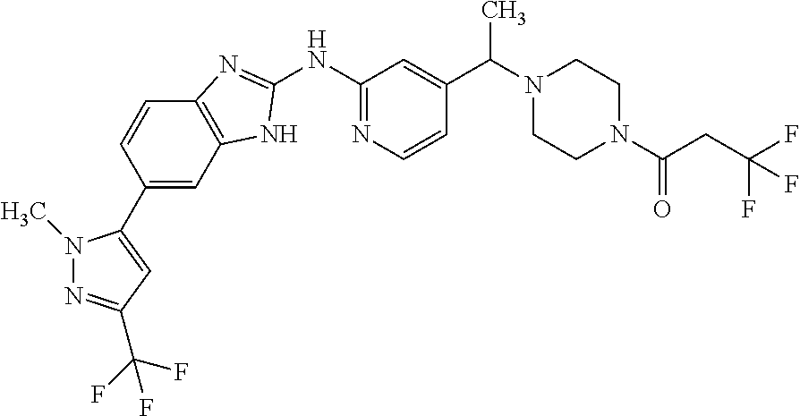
C1=C(C2=CC(C(F)(F)F)=NN2C)C=CC2=C1NC(NC1=NC=CC(C(N3CCN(C(=O)CC(F)(F)F)CC3)C)=C1)=N2
